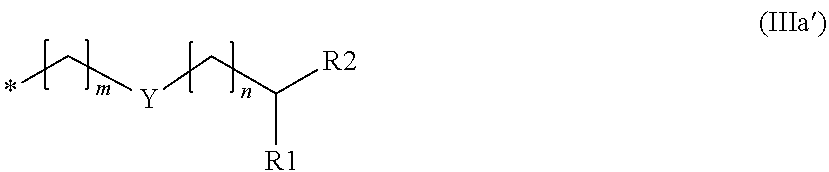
*C[Y]CC([R1])[R2]
